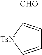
C1=C[TsN]C([CHO])=C1
